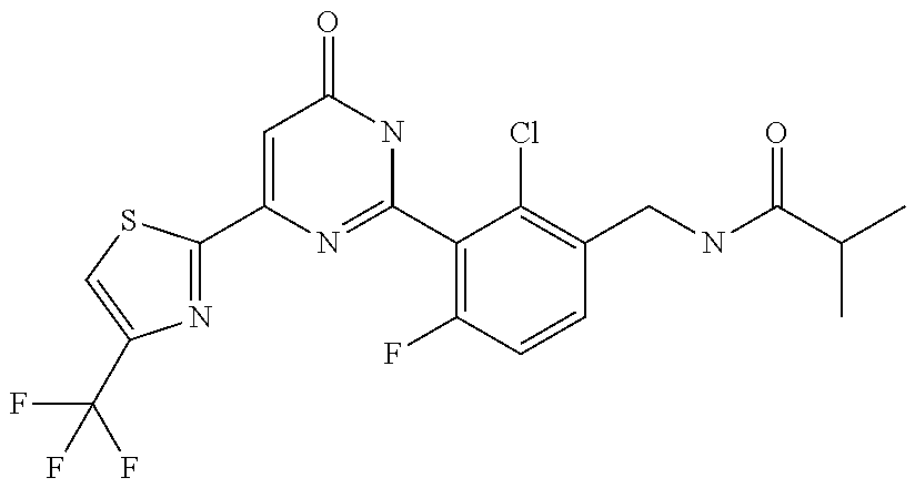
C1(C2=NC(C(F)(F)F)=CS2)=CC(=O)NC(C2=C(F)C=CC(CNC(C(C)C)=O)=C2Cl)=N1
